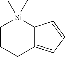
C1CCC2=CC=CC2[Si]1(C)C
